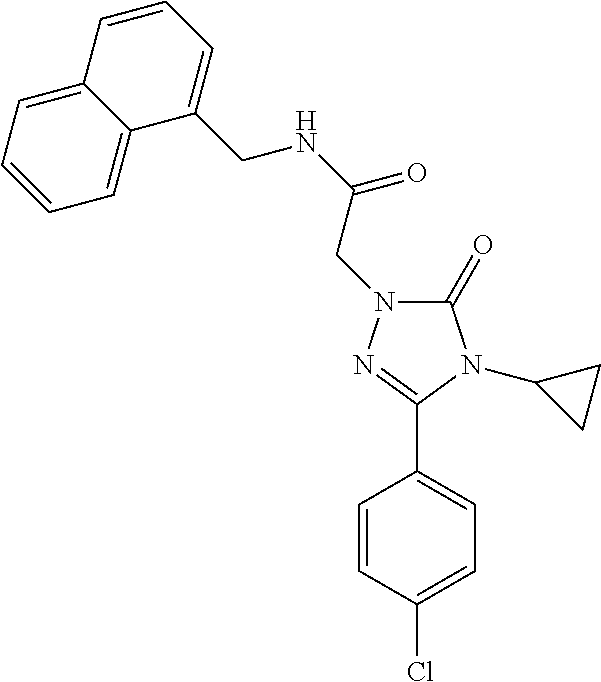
C1=CC(Cl)=CC=C1C1=NN(CC(=O)NCC2=CC=CC3=CC=CC=C23)C(=O)N1C1CC1
